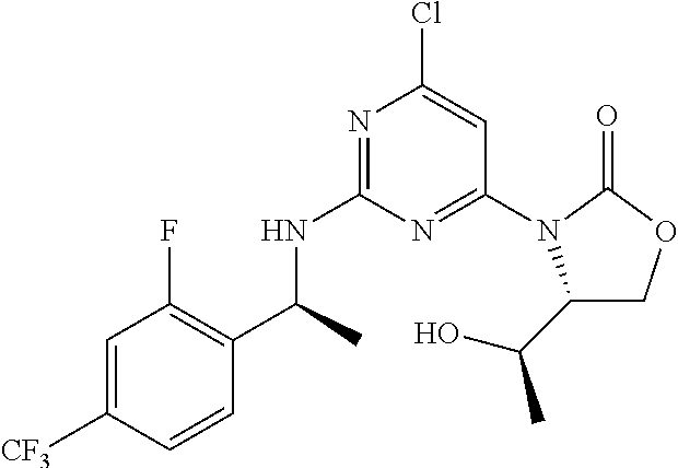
N1=C(NC(C2=C(F)C=C([CF3])C=C2)C)N=C(N2C(C(O)C)COC2=O)C=C1Cl
